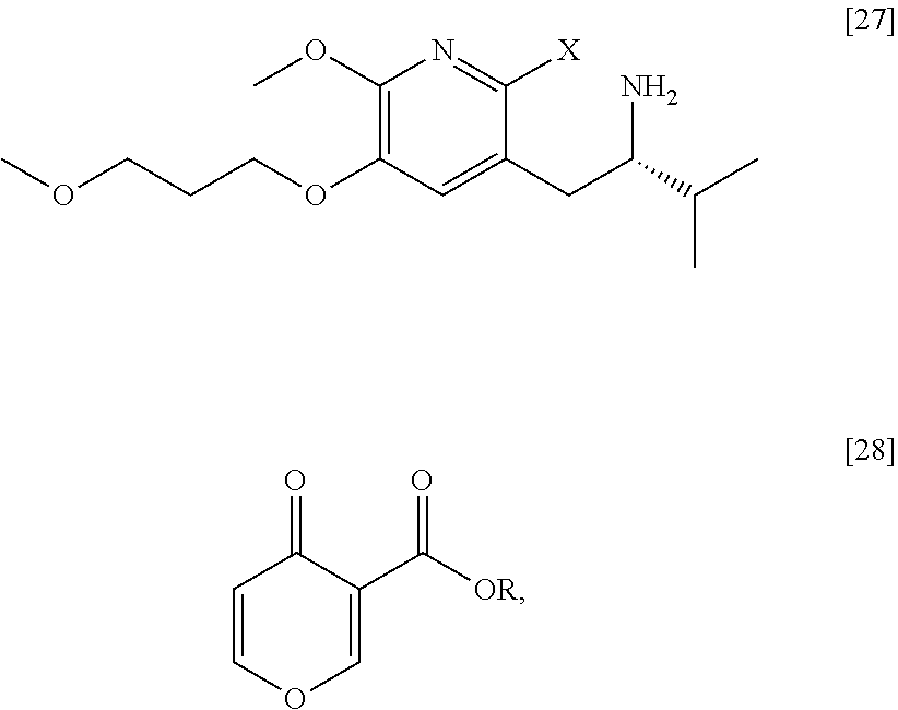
COCCCOC1=C(OC)N=C([X])C(CC(N)C(C)C)=C1.C1=COC=C(C([OR])=O)C1=O
